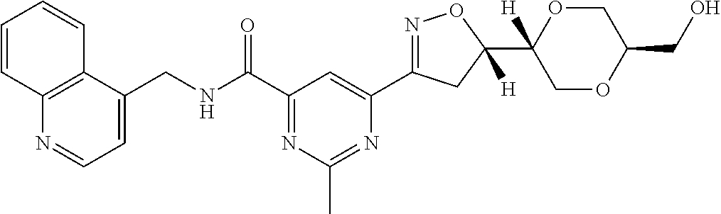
C1(CNC(C2=NC(C)=NC(C3=NOC(C4([H])COC(CO)CO4)([H])C3)=C2)=O)=CC=NC2=C1C=CC=C2
